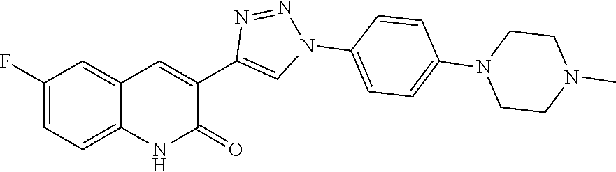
C1(F)=CC=C2C(=C1)C=C(C1=CN(C3=CC=C(N4CCN(C)CC4)C=C3)N=N1)C(=O)N2
